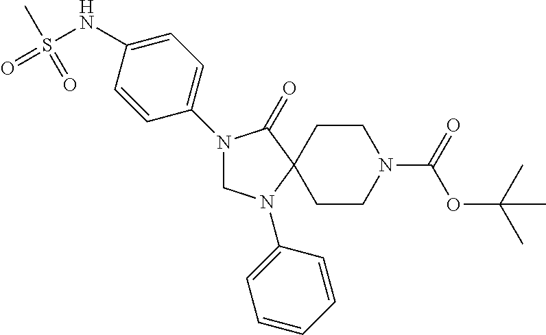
N1(C2=CC=C(NS(C)(=O)=O)C=C2)CN(C2=CC=CC=C2)C2(C1=O)CCN(C(OC(C)(C)C)=O)CC2
